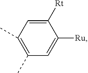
C1([Rt])=CC(C)=C(C)C=C1[Ru]
